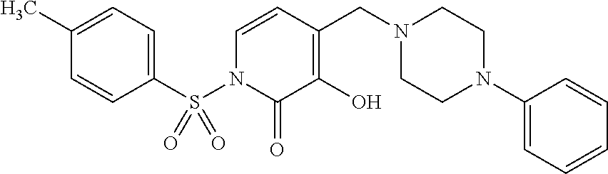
C1=CN(S(C2=CC=C(C)C=C2)(=O)=O)C(=O)C(O)=C1CN1CCN(C2=CC=CC=C2)CC1
